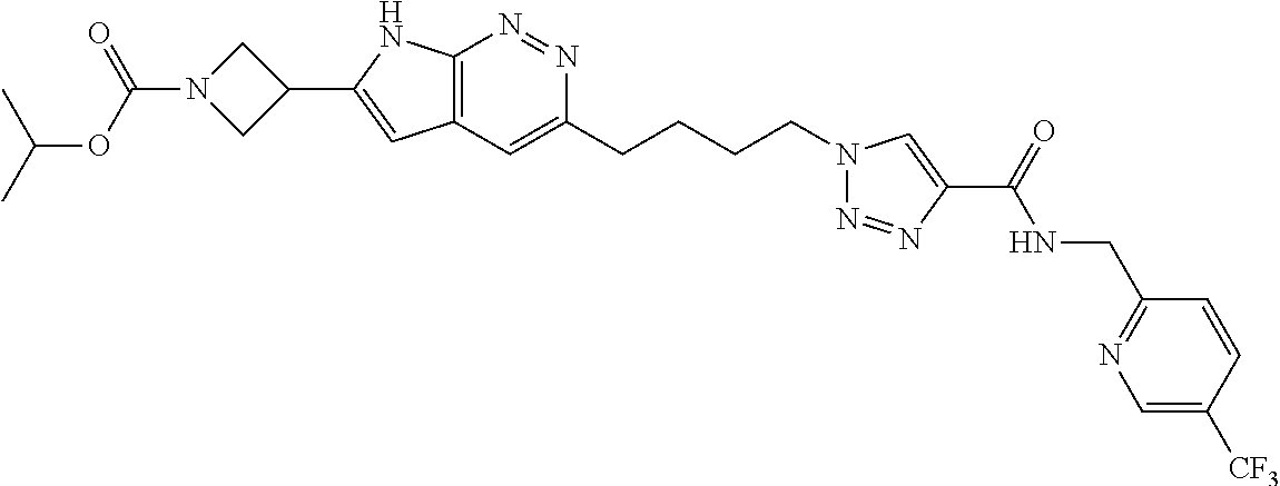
N1=NC2=C(C=C1CCCCN1N=NC(C(NCC3=NC=C([CF3])C=C3)=O)=C1)C=C(C1CN(C(OC(C)C)=O)C1)N2
